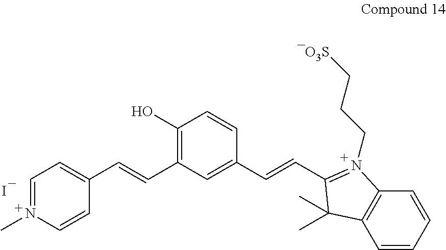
I.C1=N(C)C=CC(C=CC2=C(O)C=CC(C=CC3=N(CCC[O3S])C4=C(C=CC=C4)C3(C)C)=C2)=C1
